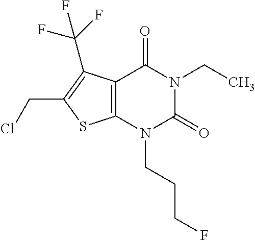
C12=C(N(CCCF)C(=O)N(CC)C1=O)SC(CCl)=C2C(F)(F)F
